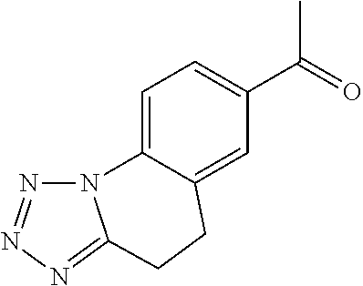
C1=C2C(=CC(C(C)=O)=C1)CCC1=NN=NN21
